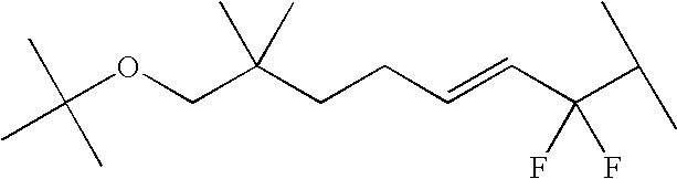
C(C(CCC=CC(C(C)C)(F)F)(C)C)OC(C)(C)C
